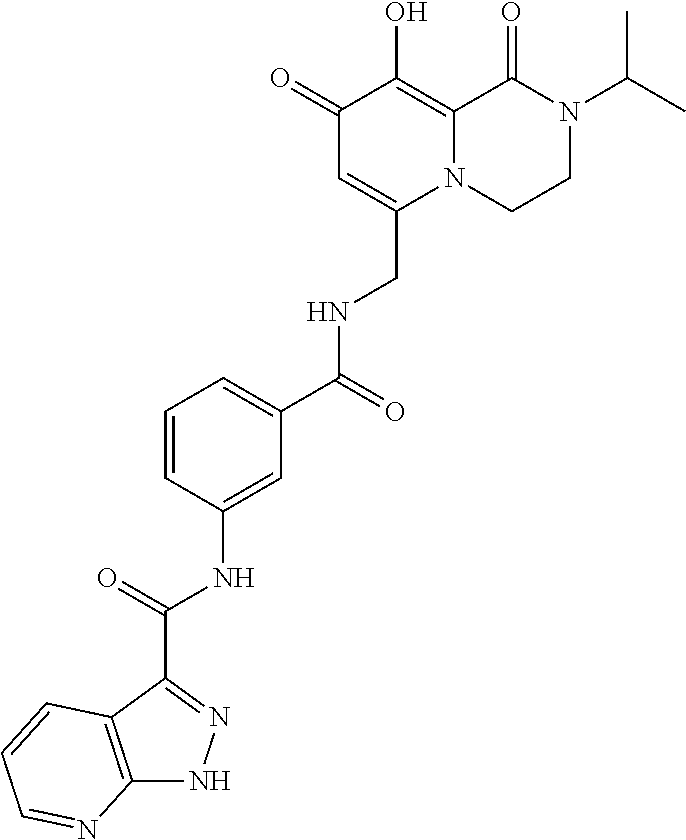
C1(=O)C=C(CNC(C2=CC=CC(NC(=O)C3=NNC4=C3C=CC=N4)=C2)=O)N2C(=C1O)C(=O)N(C(C)C)CC2
